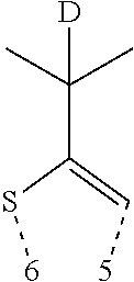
[6]SC(=C[5])C(C)(C)[D]
